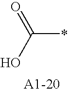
OC(=O)*
